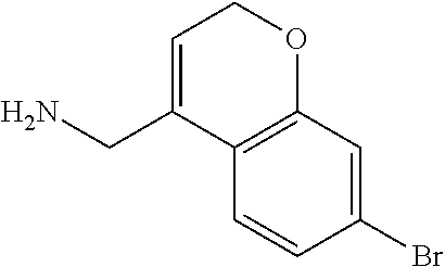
C1(Br)=CC2=C(C=C1)C(CN)=CCO2
